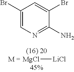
C1=C(Br)C=C(Br)C(N)=N1.[MgCl][LiCl]
